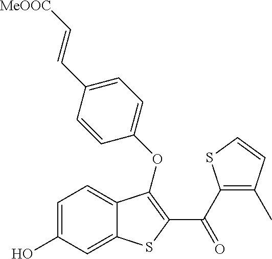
C1=C(O)C=C2C(=C1)C(OC1=CC=C(C=C[MeOOC])C=C1)=C(C(C1=C(C)C=CS1)=O)S2
